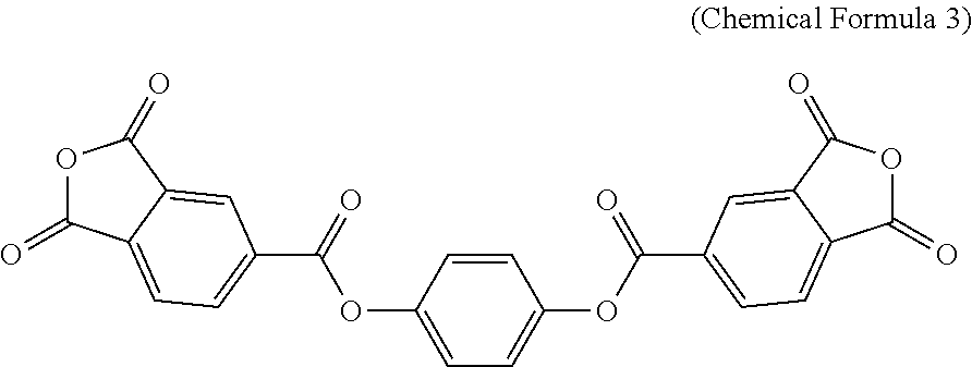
C1=C(OC(=O)C2=CC=C3C(=O)OC(=O)C3=C2)C=CC(OC(=O)C2=CC=C3C(=O)OC(=O)C3=C2)=C1
